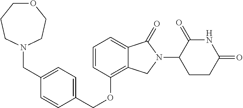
O(C1=C2C(=CC=C1)C(=O)N(C1C(=O)NC(=O)CC1)C2)CC1=CC=C(CN2CCOCCC2)C=C1
